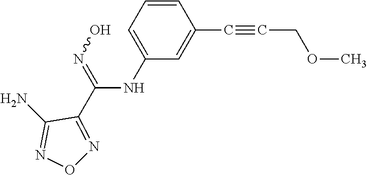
N(C(=NO)C1=NON=C1N)C1=CC=CC(C#CCOC)=C1
